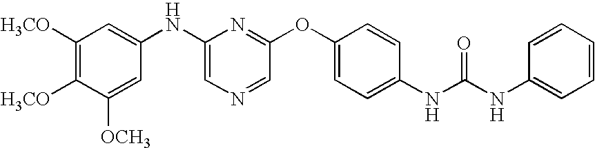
C1([H3CO])=C([H3CO])C([OCH3])=CC(NC2=CN=CC(OC3=CC=C(NC(NC4=CC=CC=C4)=O)C=C3)=N2)=C1
